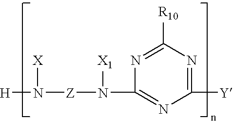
C1([Y])=NC([R10])=NC(N([Z]N([X])[H])[X1])=N1
